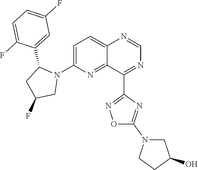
C1=C(N2C(C3=CC(F)=CC=C3F)CC(F)C2)N=C2C(=C1)N=CN=C2C1=NOC(N2CCC(O)C2)=N1
